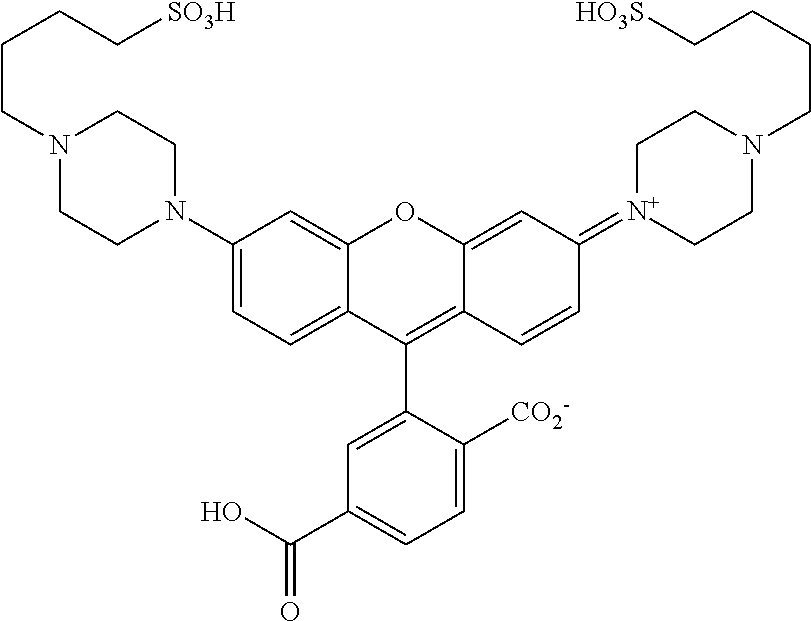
N1(CCCC[SO3H])CCN(C2=CC=C3C(=C2)OC2=CC(=[N+]4CCN(CCCC[HO3S])CC4)C=CC2=C3C2=CC(C(=O)O)=CC=C2[CO2-])CC1
